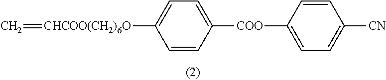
C1=CC([COO]C2=CC=C([CN])C=C2)=CC=C1[CHCOO(CH2)6O]=C
